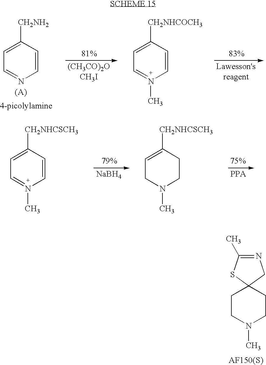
C1CC2(CCN1C)CN=C(C)S2.C1=CC([CH2NH2])=CC=N1.C1=CC([CH2NHCOCH3])=CC=N1C.C1=CC([CH2NHCSCH3])=CC=N1C.[NaBH4].C1CC([CH2NHCSCH3])=CCN1C.[PPA]
